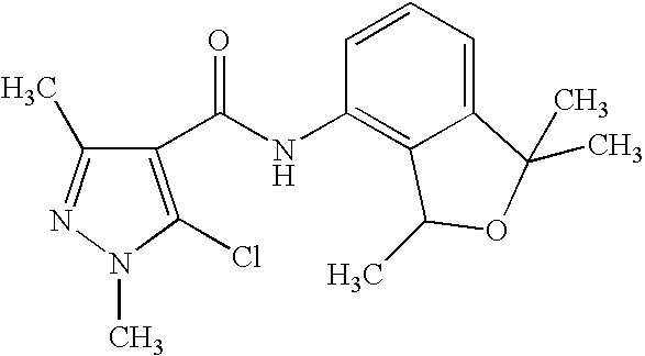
C1(C)=NN(C)C(Cl)=C1C(NC1=C2C(=CC=C1)C(C)(C)OC2C)=O
